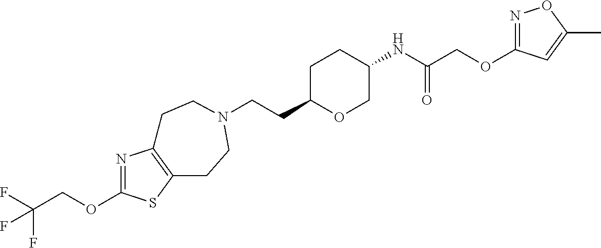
C(CC1OCC(NC(COC2=NOC(C)=C2)=O)CC1)N1CCC2=C(N=C(OCC(F)(F)F)S2)CC1
